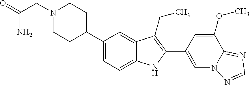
C1(C2CCN(CC(=O)N)CC2)=CC=C2C(=C1)C(CC)=C(C1=CN3C(=NC=N3)C(OC)=C1)N2
